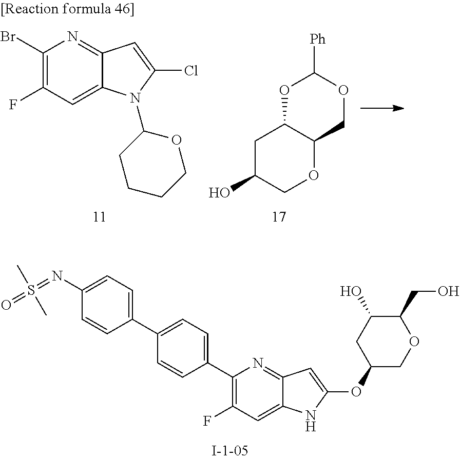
BrC1=C(F)C=C2C(=N1)C=C(Cl)N2C1CCCCO1.C1C(O)COC2C1OC([Ph])OC2.C1(C2=C(F)C=C3C(=N2)C=C(OC2COC(CO)C(O)C2)N3)=CC=C(C2=CC=C(N=S(=O)(C)C)C=C2)C=C1
